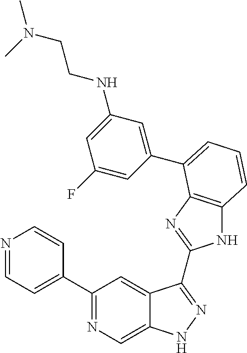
C1(C2=NC=C3C(=C2)C(C2=NC4=C(N2)C=CC=C4C2=CC(NCCN(C)C)=CC(F)=C2)=NN3)=CC=NC=C1
